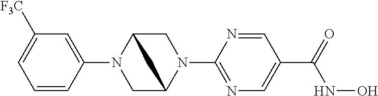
C1=CC(N2CC3N(C4=NC=C(C(=O)NO)C=N4)CC2C3)=CC([F3C])=C1
